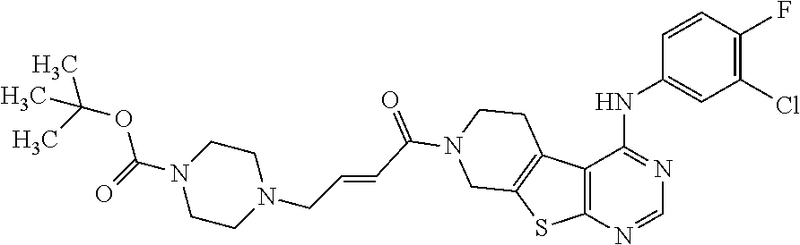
C12=C(N=CN=C1NC1=CC(Cl)=C(F)C=C1)SC1=C2CCN(C(C=CCN2CCN(C(OC(C)(C)C)=O)CC2)=O)C1
